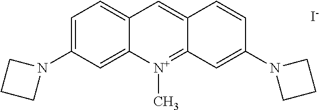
C12=CC=C(N3CCC3)C=C1[N+](C)=C1C(=C2)C=CC(N2CCC2)=C1.[I-]
